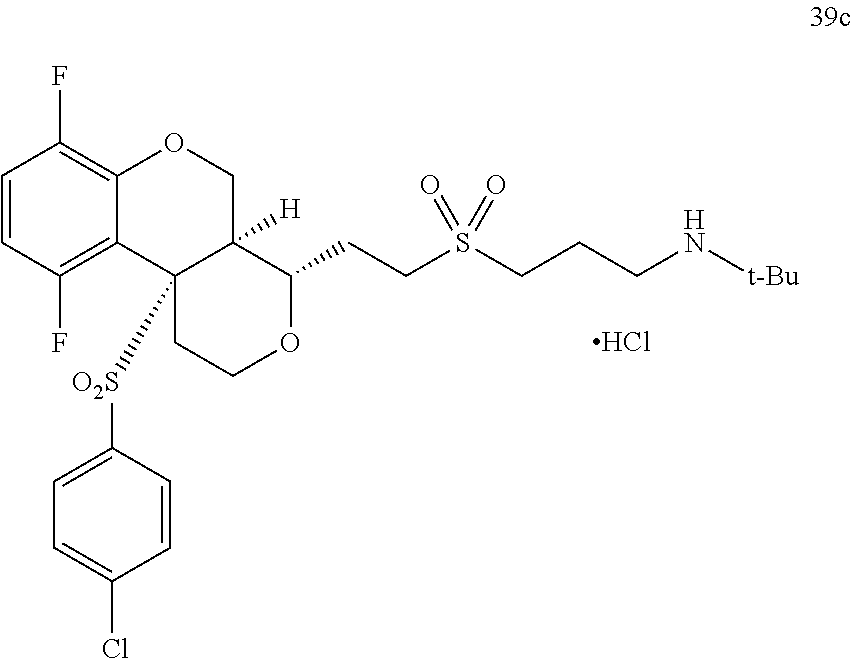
C1=CC(F)=C2C(=C1F)OCC1([H])C(CCS(CCCN[t-Bu])(=O)=O)OCCC21[O2S]C1=CC=C(Cl)C=C1.Cl
